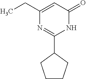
C1(CC)=CC(=O)NC(C2CCCC2)=N1
